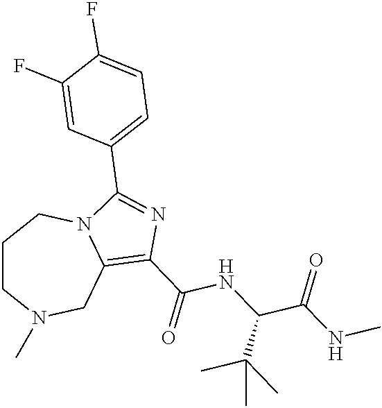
C1CN(C)CC2=C(C(=O)NC(C(NC)=O)C(C)(C)C)N=C(C3=CC=C(F)C(F)=C3)N2C1
